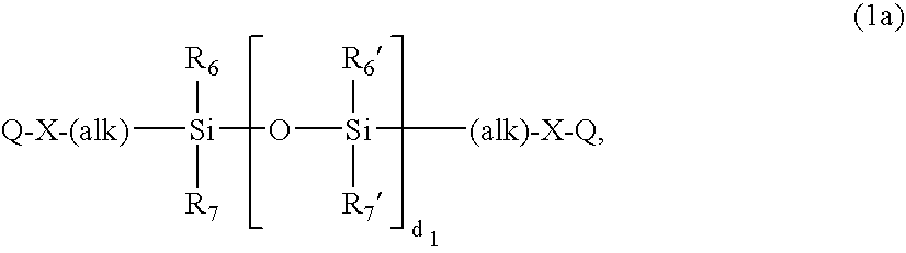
[Si](O[Si]([R6])([R7])[(alk)-X-Q])([R6])([R7])[Q-X-(alk)]
